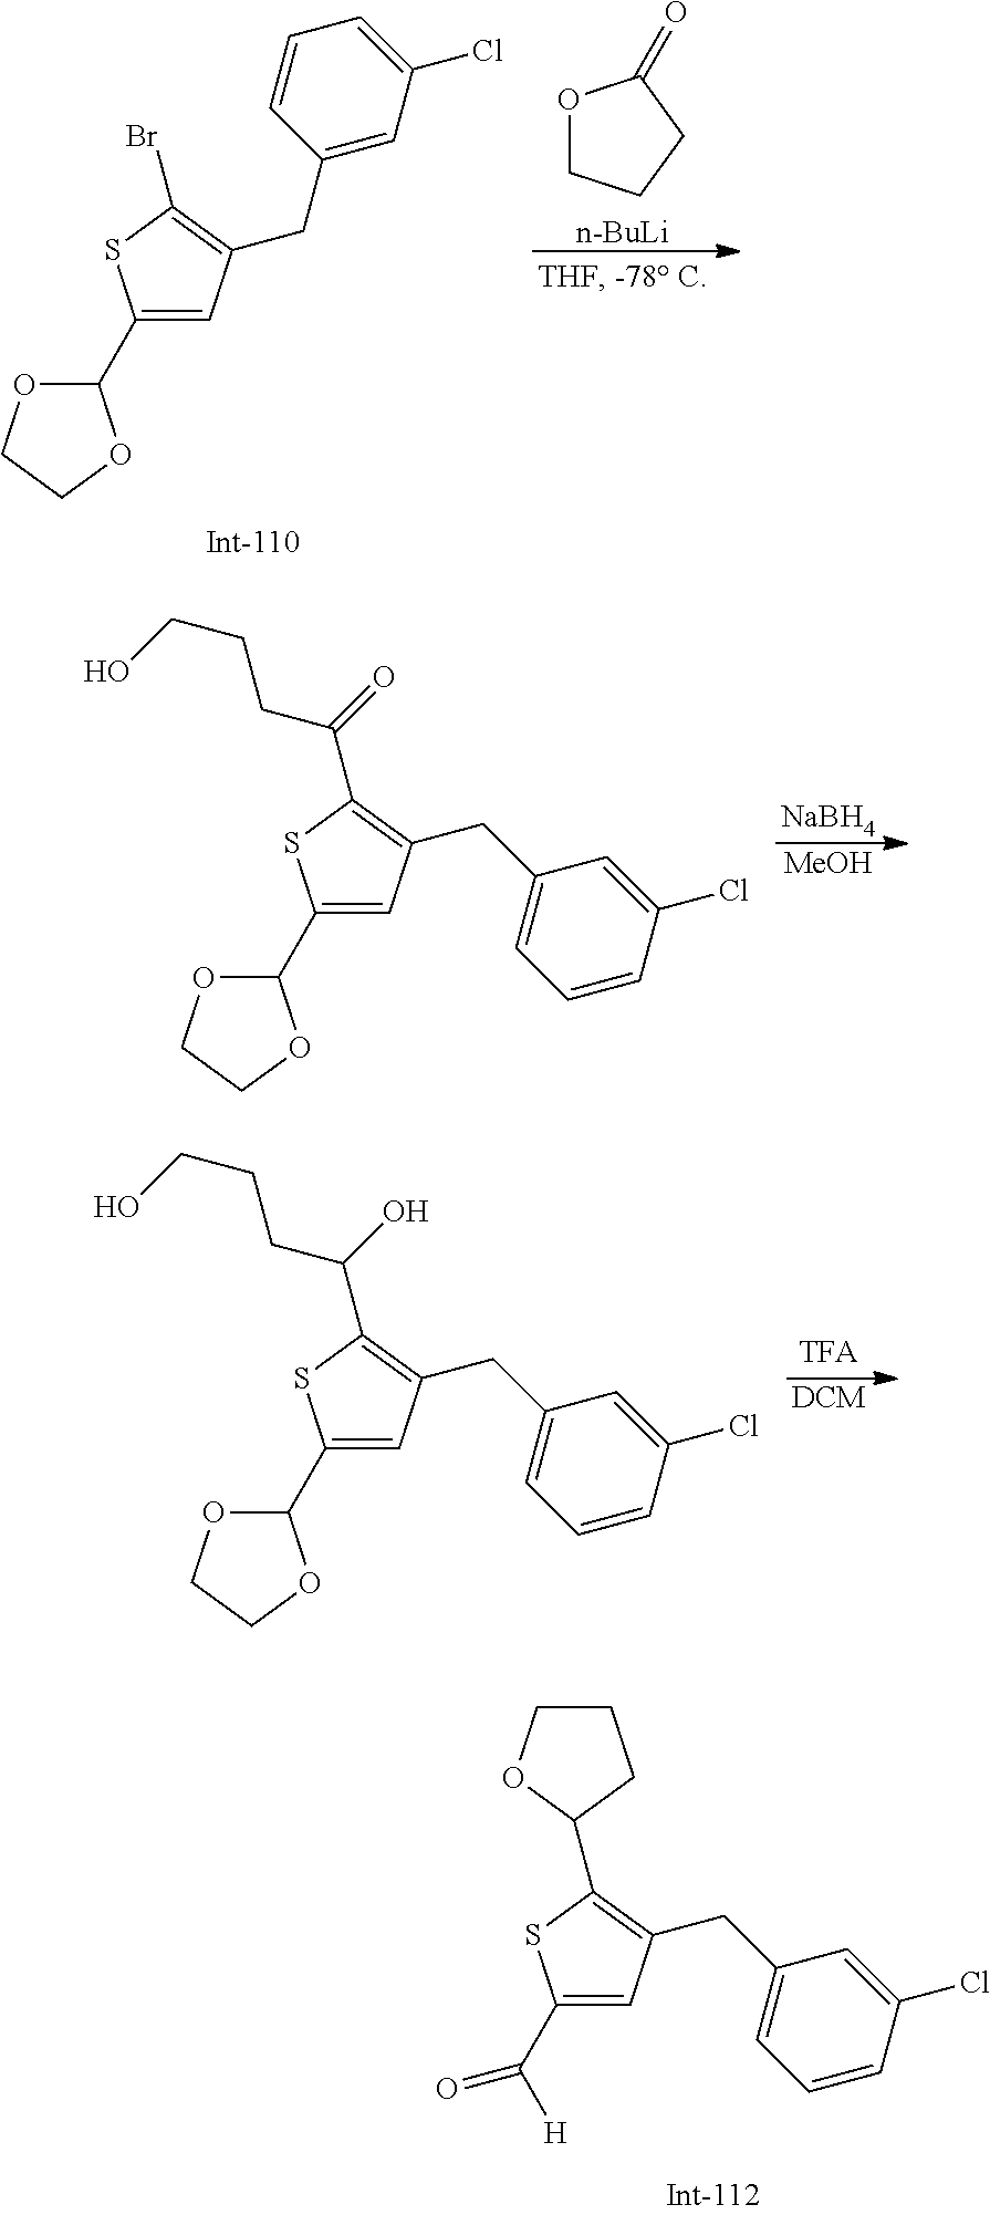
O1CCCC1=O.[n-BuLi].C1(C2OCCO2)=CC(CC2=CC(Cl)=CC=C2)=C(Br)S1.C1(C(=O)[H])=CC(CC2=CC=CC(Cl)=C2)=C(C2OCCC2)S1.[MeOH].[NaBH4].C1(C2OCCO2)=CC(CC2=CC=CC(Cl)=C2)=C(C(CCCO)=O)S1.[DCM].C1(C2OCCO2)=CC(CC2=CC=CC(Cl)=C2)=C(C(CCCO)O)S1
